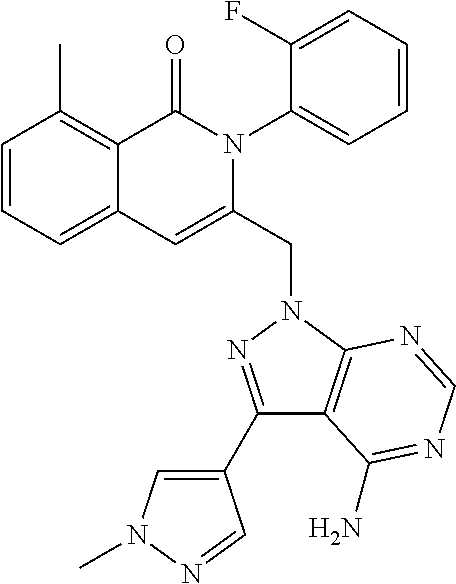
C1=CC=C2C(=C1C)C(=O)N(C1=CC=CC=C1F)C(CN1C3=C(C(C4=CN(C)N=C4)=N1)C(N)=NC=N3)=C2
